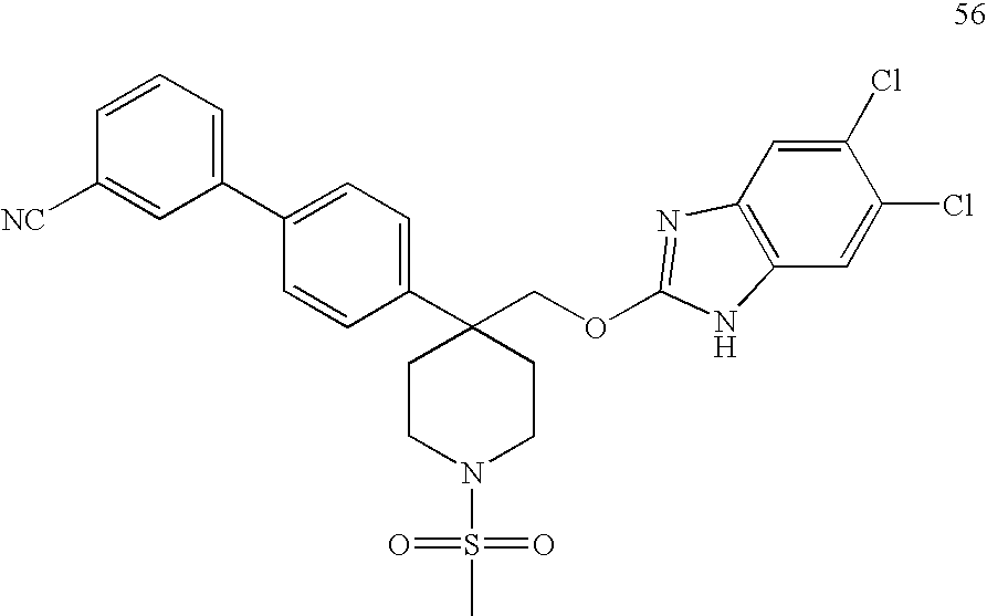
C1(C2=CC=C(C3(COC4=NC5=C(C=C(Cl)C(Cl)=C5)N4)CCN(S(=O)(=O)C)CC3)C=C2)=CC=CC([NC])=C1
